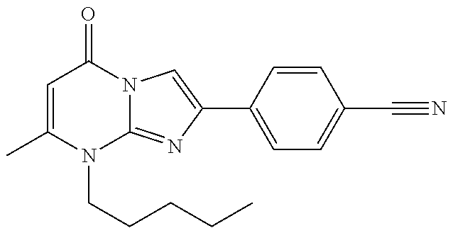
C1=C(C)N(CCCCC)C2=NC(C3=CC=C(C#N)C=C3)=CN2C1=O
